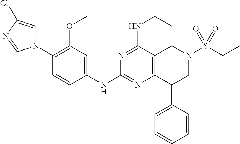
C1(N2C=C(Cl)N=C2)=C(OC)C=C(NC2=NC3=C(C(NCC)=N2)CN(S(CC)(=O)=O)CC3C2=CC=CC=C2)C=C1
